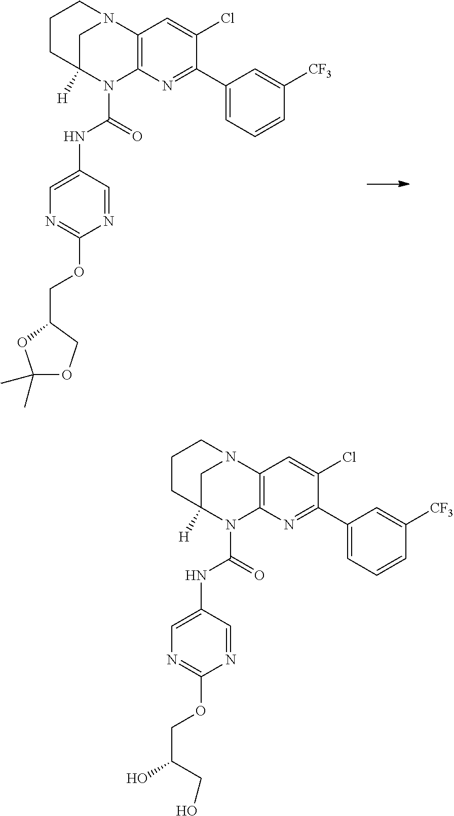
C1C2([H])N(C(=O)NC3=CN=C(OCC4OC(C)(C)OC4)N=C3)C3=C(N1CCC2)C=C(Cl)C(C1=CC=CC([CF3])=C1)=N3.C1C2([H])N(C(=O)NC3=CN=C(OCC(O)CO)N=C3)C3=C(N1CCC2)C=C(Cl)C(C1=CC=CC([CF3])=C1)=N3
